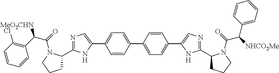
C1=CC(C2=CN=C(C3CCCN3C(=O)C(C3=C(Cl)C=CC=C3)[MeO2CHN])N2)=CC=C1C1=CC=C(C2=CN=C(C3CCCN3C(=O)C(C3=CC=CC=C3)[NHCO2Me])N2)C=C1
